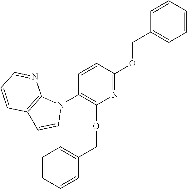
C1=CC(OCC2=CC=CC=C2)=NC(OCC2=CC=CC=C2)=C1N1C2=C(C=C1)C=CC=N2
